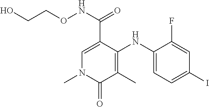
C1=C(C(NOCCO)=O)C(NC2=CC=C(I)C=C2F)=C(C)C(=O)N1C
